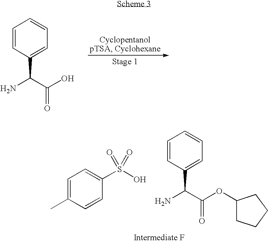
C1=CC(C(C(O)=O)N)=CC=C1.C1=CC(C(C(OC2CCCC2)=O)N)=CC=C1.C1=C(C)C=CC(S(O)(=O)=O)=C1
